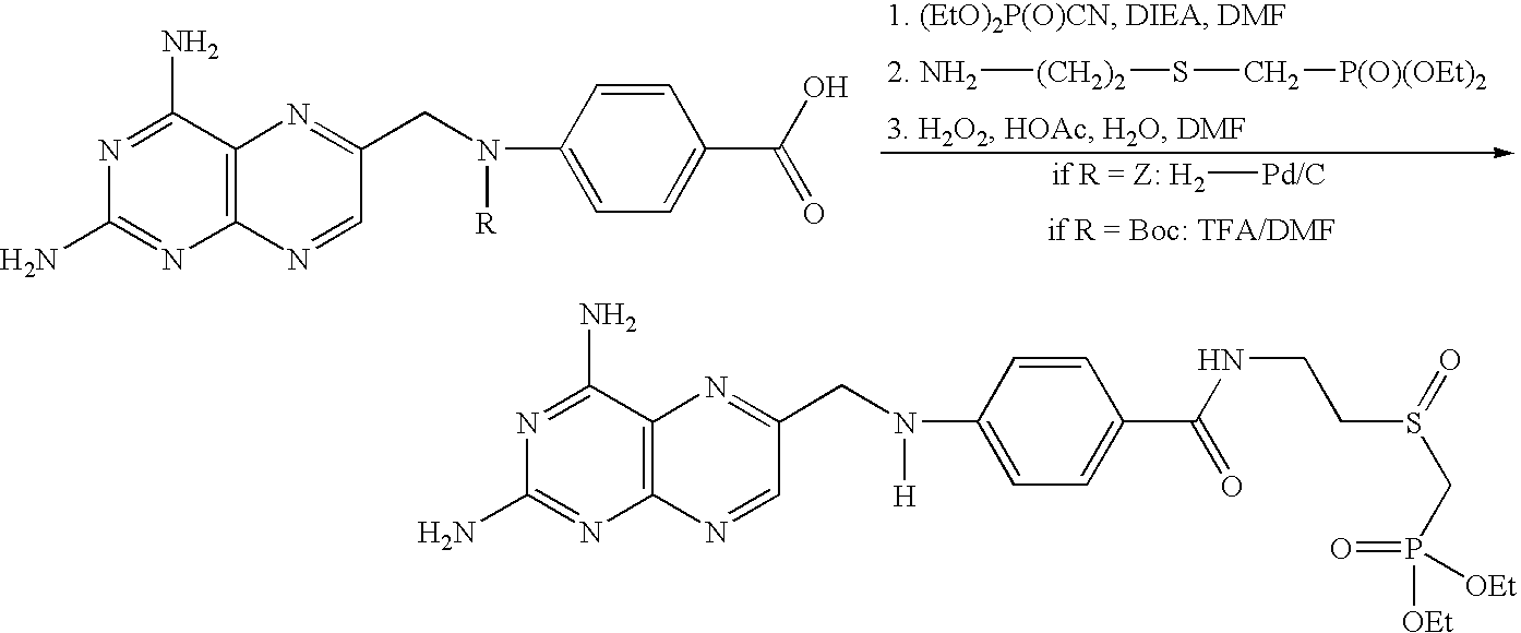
[2. NH2][(CH2)2]SC[P(O)(OEt)2].C12=C(C(N)=NC(N)=N1)N=C(CN([R])C1=CC=C(C(O)=O)C=C1)C=N2.[if R = Z: H2][Pd/C].C12=C(C(N)=NC(N)=N1)N=C(CN([H])C1=CC=C(C(NCCS(=O)CP([OEt])([OEt])=O)=O)C=C1)C=N2
